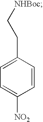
C1(CC[NHBoc])=CC=C([NO2])C=C1
